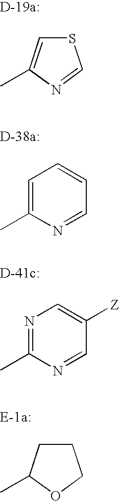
S1C=C(C)N=C1.C1=C(C)N=CC=C1.N1=C(C)N=CC([Z])=C1.C1CC(C)OC1
